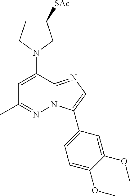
N1(C2=CC(C)=NN3C2=NC(C)=C3C2=CC=C(OC)C(OC)=C2)CC([SAc])CC1
